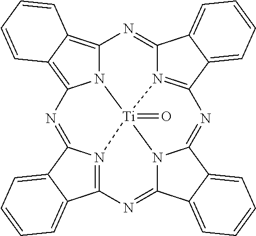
N1=C2N3=C(C4=CC=CC=C24)N=C2N4C(=NC5=N6C(=NC7=C8C(=C1N7[Ti]364=O)C=CC=C8)C1=CC=CC=C51)C1=CC=CC=C21
